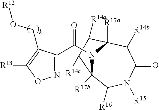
C1([R14c])C([R14a])C2([R17a])N(C(C3=NOC([R13])=C3CO[R12])=O)C1([R17b])C([R16])N([R15])C(=O)C2[R14b]
